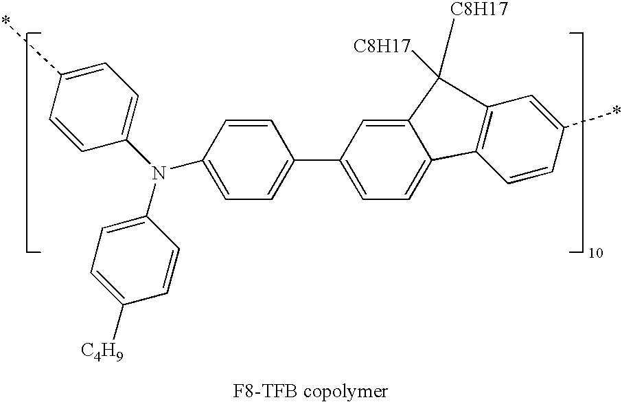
C1(N(C2=CC=C(*)C=C2)C2=CC=C([C4H9])C=C2)=CC=C(C2=CC=C3C(=C2)C([C8H17])([C8H17])C2=C3C=CC(*)=C2)C=C1
